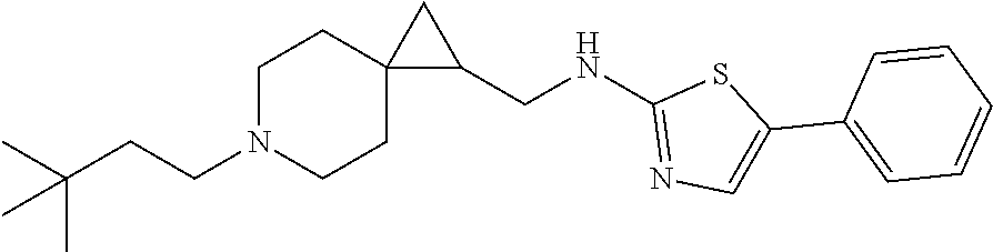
C1N(CCC(C)(C)C)CCC2(C1)C(CNC1=NC=C(C3=CC=CC=C3)S1)C2
